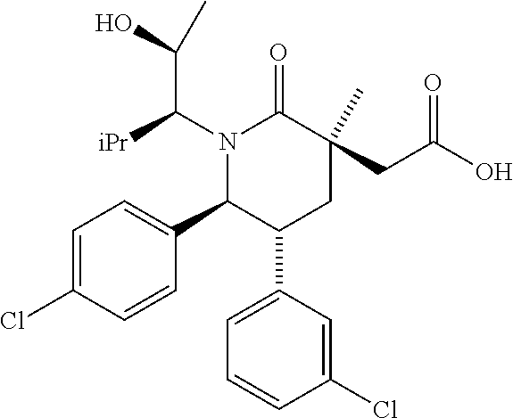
C1=C(Cl)C=CC(C2C(C3=CC=CC(Cl)=C3)CC(CC(O)=O)(C)C(=O)N2C([iPr])C(O)C)=C1
